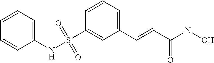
C1(NS(C2=CC(C=CC(NO)=O)=CC=C2)(=O)=O)=CC=CC=C1
